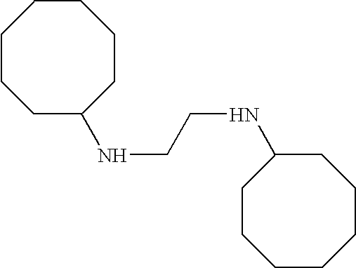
C1(NCCNC2CCCCCCC2)CCCCCCC1
